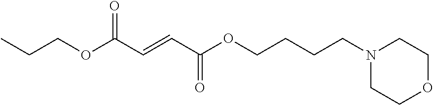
N1(CCCCOC(C=CC(OCCC)=O)=O)CCOCC1
